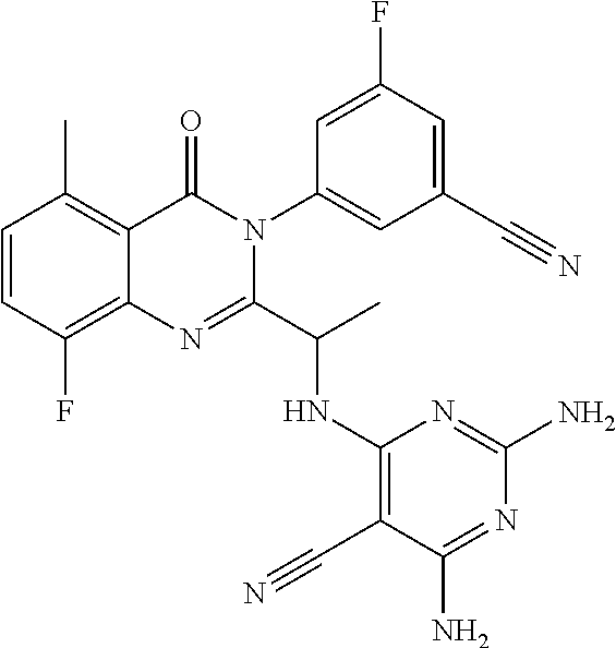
C1=CC(F)=C2C(=C1C)C(=O)N(C1=CC(C#N)=CC(F)=C1)C(C(C)NC1=C(C#N)C(N)=NC(N)=N1)=N2
